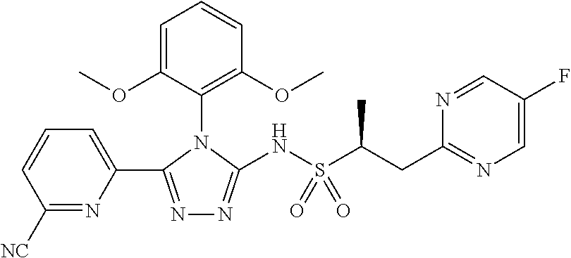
N1=C(C2=CC=CC([NC])=N2)N(C2=C(OC)C=CC=C2OC)C(NS(C(C)CC2=NC=C(F)C=N2)(=O)=O)=N1
